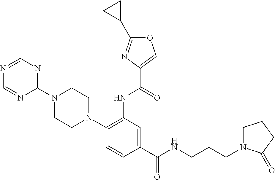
C1(C(NCCCN2CCCC2=O)=O)=CC(NC(=O)C2=COC(C3CC3)=N2)=C(N2CCN(C3=NC=NC=N3)CC2)C=C1
